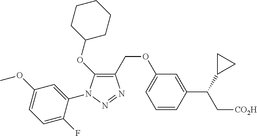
C1(COC2=CC=CC(C(C[CO2H])C3CC3)=C2)=C(OC2CCCCC2)N(C2=CC(OC)=CC=C2F)N=N1
